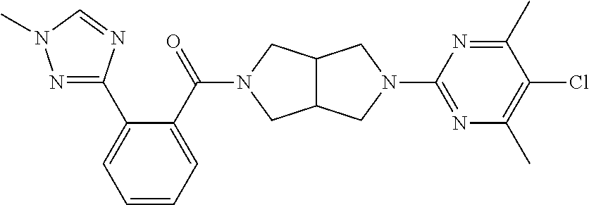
C1=CC=C(C(=O)N2CC3C(C2)CN(C2=NC(C)=C(Cl)C(C)=N2)C3)C(C2=NN(C)C=N2)=C1
